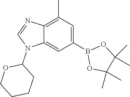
C1(C)=C2C(=CC(B3OC(C)(C)C(C)(C)O3)=C1)N(C1OCCCC1)C=N2
